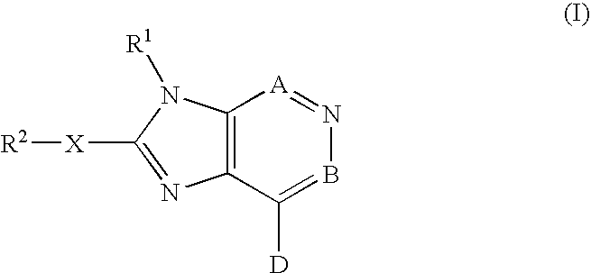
C1([D])=BN=[A]C2=C1N=C([X][R2])N2[R1]
